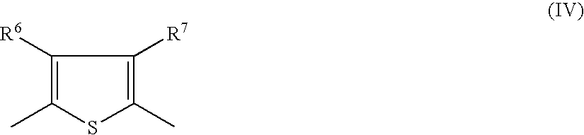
C1([R6])=C(C)SC(C)=C1[R7]
